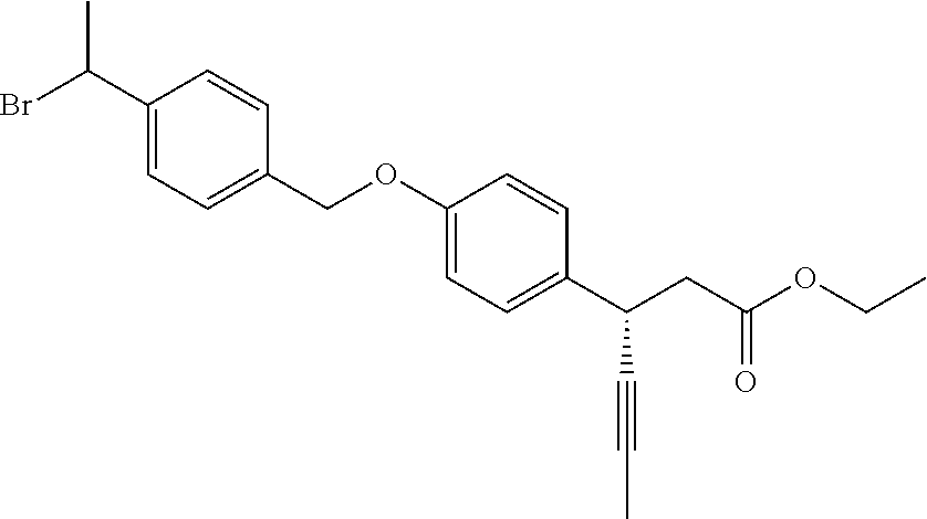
C1(C(Br)C)=CC=C(COC2=CC=C(C(CC(OCC)=O)C#CC)C=C2)C=C1
